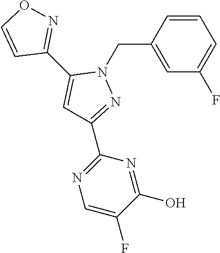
C1=CC(CN2C(C3=NOC=C3)=CC(C3=NC=C(F)C(O)=N3)=N2)=CC(F)=C1
